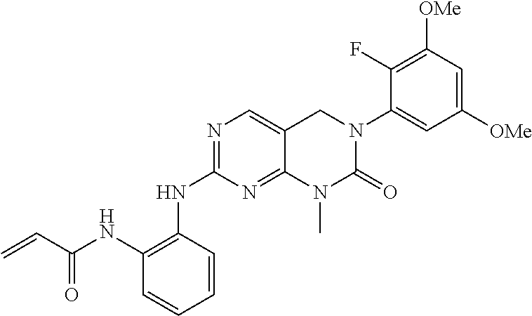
N(C1=NC=C2C(=N1)N(C)C(=O)N(C1=CC([OMe])=CC([OMe])=C1F)C2)C1=C(NC(C=C)=O)C=CC=C1
